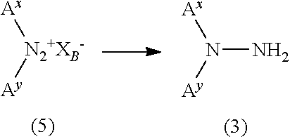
[Ax][N2+XB-][Ay].[Ax]N([Ay])N
